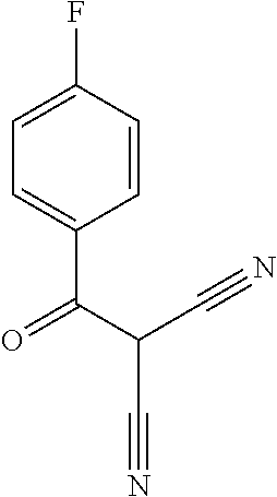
C1(F)=CC=C(C(C(C#N)C#N)=O)C=C1
